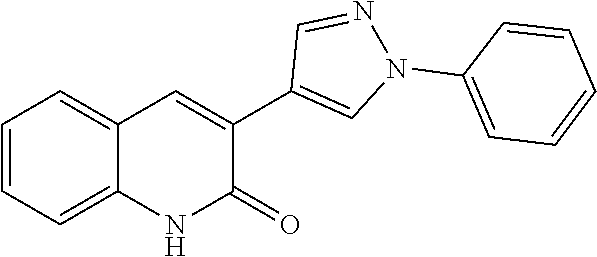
C1=CC=C2C(=C1)C=C(C1=CN(C3=CC=CC=C3)N=C1)C(=O)N2
